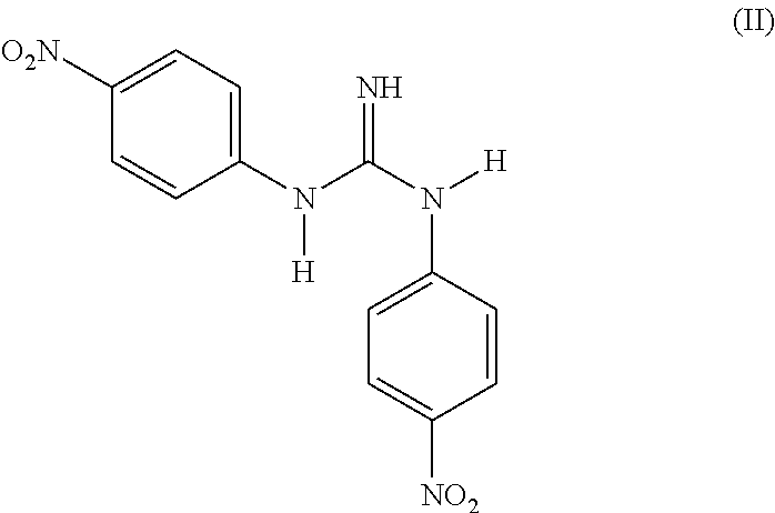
C1(N(C(N([H])C2=CC=C([NO2])C=C2)=N)[H])=CC=C([O2N])C=C1
